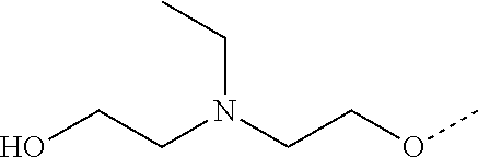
OCCN(CCOC)CC
